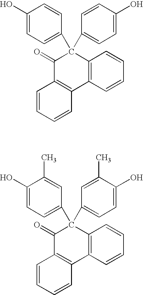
C12=C(C=CC=C1)C1=C(C(=O)C2(C2=CC=C(O)C=C2)C2=CC=C(O)C=C2)C=CC=C1.C12=C(C=CC=C1)C1=C(C(=O)C2(C2=CC=C(O)C(C)=C2)C2=CC=C(O)C(C)=C2)C=CC=C1
